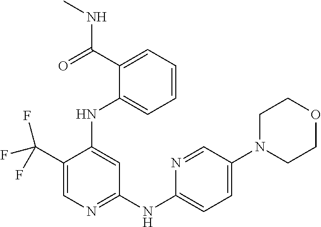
C1(C(F)(F)F)=CN=C(NC2=CC=C(N3CCOCC3)C=N2)C=C1NC1=CC=CC=C1C(NC)=O
